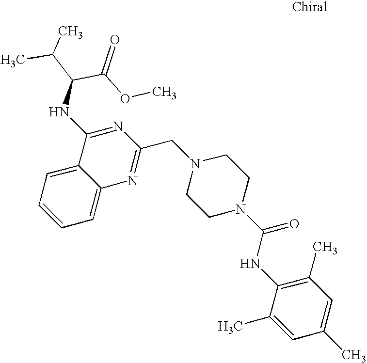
N1(CC2=NC3=CC=CC=C3C(NC(C(C)C)C(=O)OC)=N2)CCN(C(NC2=C(C)C=C(C)C=C2C)=O)CC1
